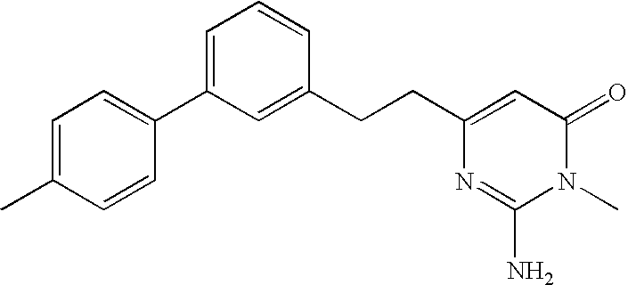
C1=C(C)C=CC(C2=CC=CC(CCC3=CC(=O)N(C)C(N)=N3)=C2)=C1
